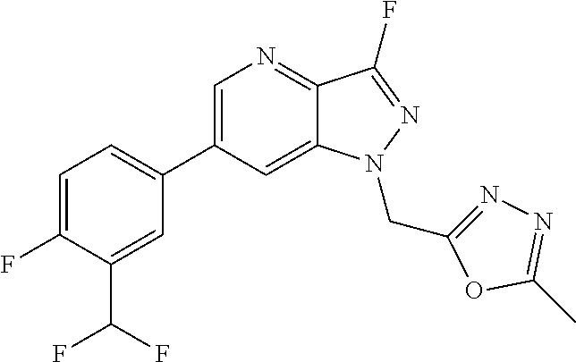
C1(C2=CC=C(F)C(C(F)F)=C2)=CN=C2C(=C1)N(CC1=NN=C(C)O1)N=C2F
